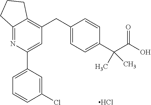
C12=NC(C3=CC=CC(Cl)=C3)=CC(CC3=CC=C(C(C(O)=O)(C)C)C=C3)=C1CCC2.Cl
